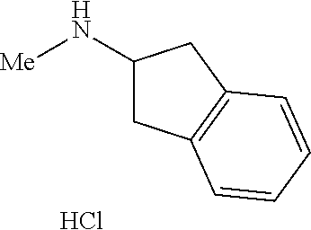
C1(N[Me])CC2=C(C1)C=CC=C2.Cl
